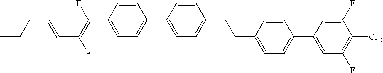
C(C1=CC=C(C2=CC(F)=C([CF3])C(F)=C2)C=C1)CC1=CC=C(C2=CC=C(C(=C(F)C=CCCC)F)C=C2)C=C1
